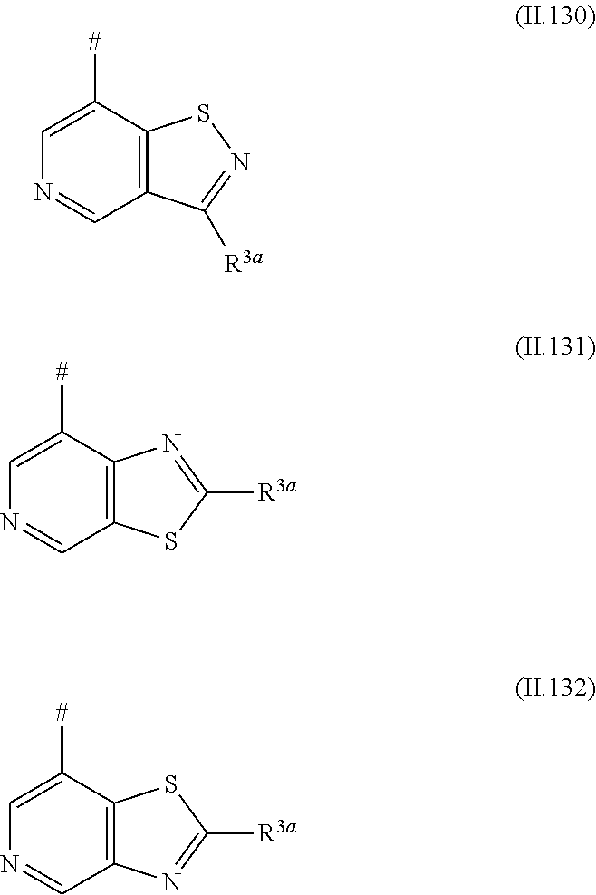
C1=C([#])C2=C(C=N1)C([R3a])=NS2.C1=C([#])C2=C(C=N1)SC([R3a])=N2.C1=C([#])C2=C(C=N1)N=C([R3a])S2
